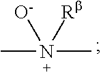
[Rb]N([O-])(C)C
